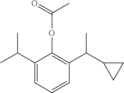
C1(C(C)C)=CC=CC(C(C2CC2)C)=C1OC(C)=O
